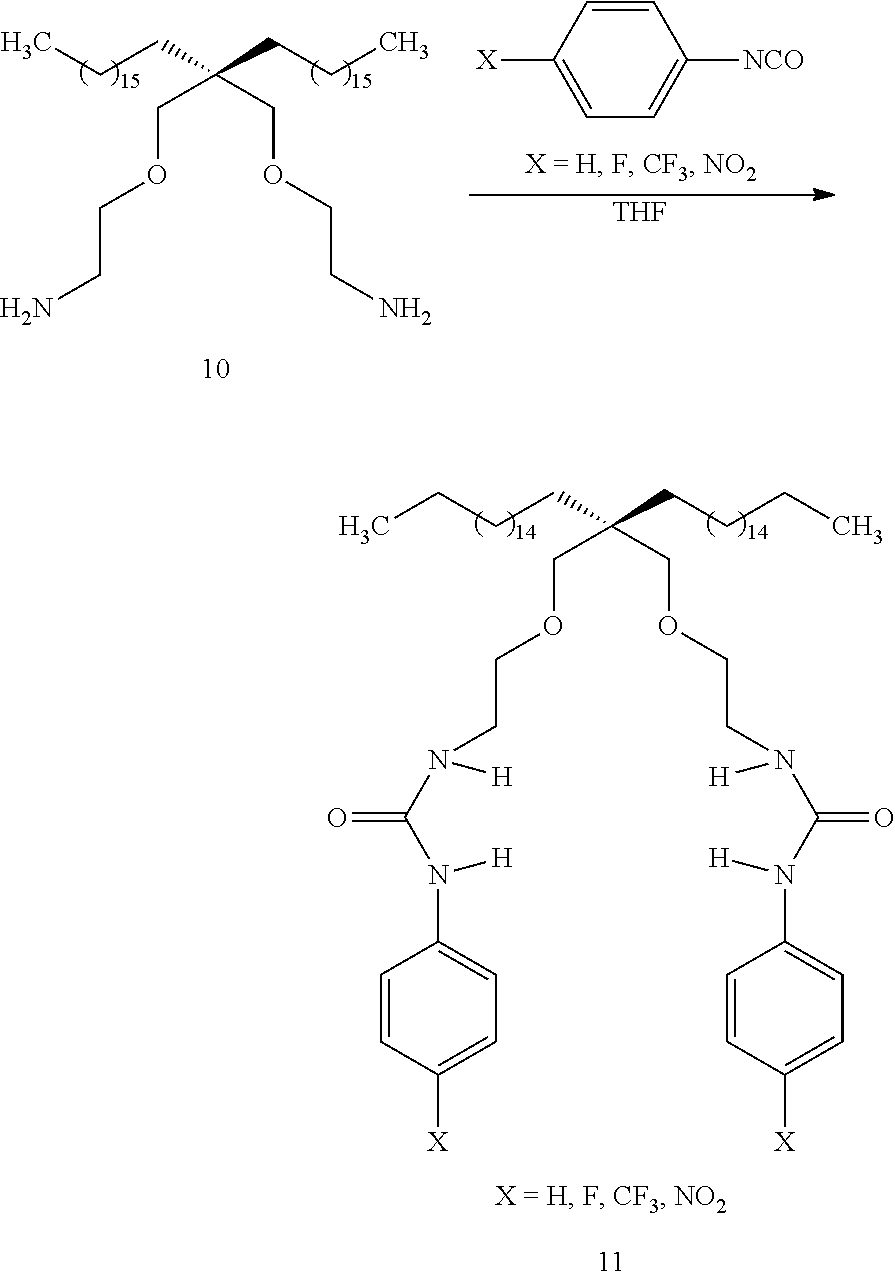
C(OCCN(C(N(C1=CC=C([X])C=C1)[H])=O)[H])C(COCCN(C(N(C1=CC=C([X])C=C1)[H])=O)[H])(CCCC)CCCC.C(OCCN)C(COCCN)(CCC)CCC.C1=CC([X])=CC=C1[NCO].[THF]
